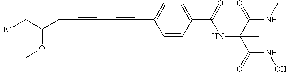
C(C#CC#CC1=CC=C(C(=O)NC(C(NC)=O)(C(=O)NO)C)C=C1)C(CO)OC
